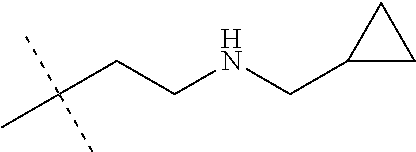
C(C(C)(C)C)CNCC1CC1
